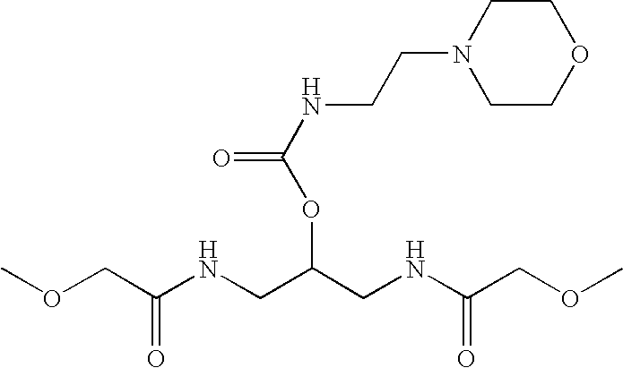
COCC(NCC(CNC(COC)=O)OC(NCCN1CCOCC1)=O)=O
